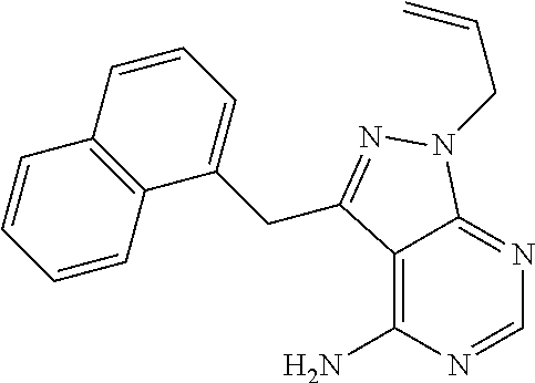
C12=C(N)N=CN=C1N(CC=C)N=C2CC1=CC=CC2=C1C=CC=C2
